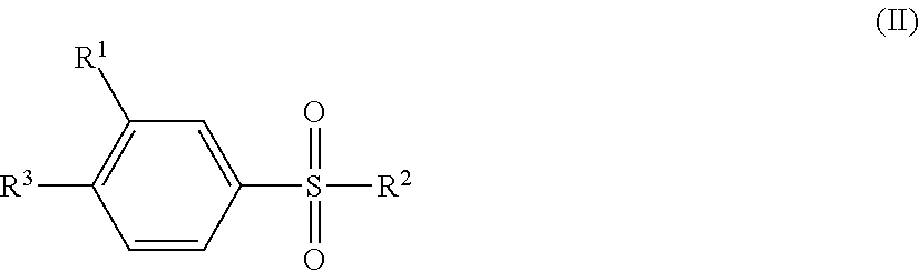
C1([R3])=C([R1])C=C(S(=O)(=O)[R2])C=C1
